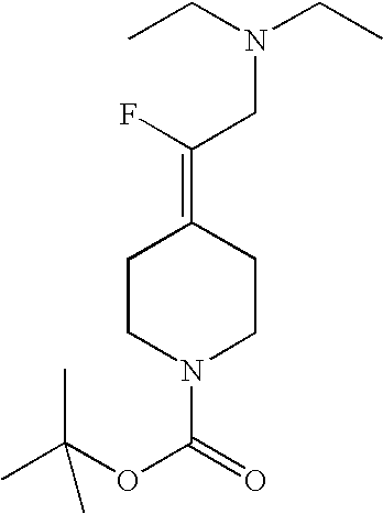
C1CN(C(=O)OC(C)(C)C)CCC1=C(F)CN(CC)CC
